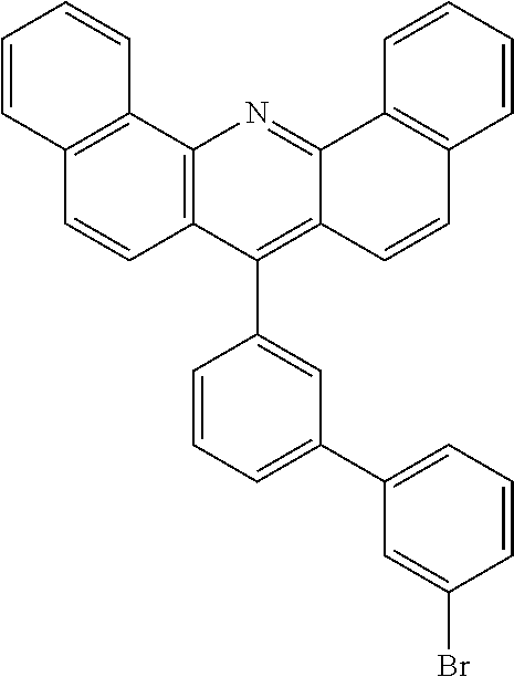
C12=C(C3=CC(C4=CC=CC(Br)=C4)=CC=C3)C3=C(N=C1C1=C(C=C2)C=CC=C1)C1=C(C=C3)C=CC=C1
